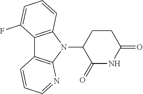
N1(C2C(=O)NC(=O)CC2)C2=C(C3=C1N=CC=C3)C(F)=CC=C2
